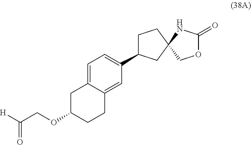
C1C(C2=CC=C3C(=C2)CCC(OCC([H])=O)C3)CC2(C1)COC(=O)N2
